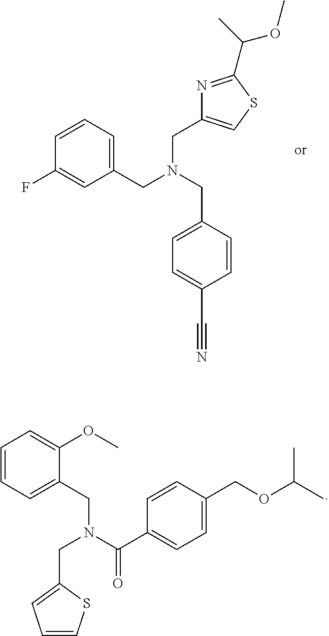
C1(CN(CC2=CSC(C(OC)C)=N2)CC2=CC=C(C#N)C=C2)=CC=CC(F)=C1.C1=CC=C(CN(CC2=CC=CS2)C(=O)C2=CC=C(COC(C)C)C=C2)C(OC)=C1
